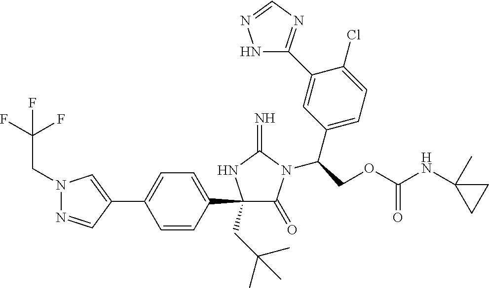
N1(CC(F)(F)F)N=CC(C2=CC=C(C3(CC(C)(C)C)C(=O)N(C(COC(NC4(C)CC4)=O)C4=CC=C(Cl)C(C5=NC=NN5)=C4)C(=N)N3)C=C2)=C1
